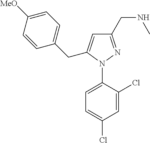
C1=C(N2N=C(CNC)C=C2CC2=CC=C([MeO])C=C2)C(Cl)=CC(Cl)=C1
